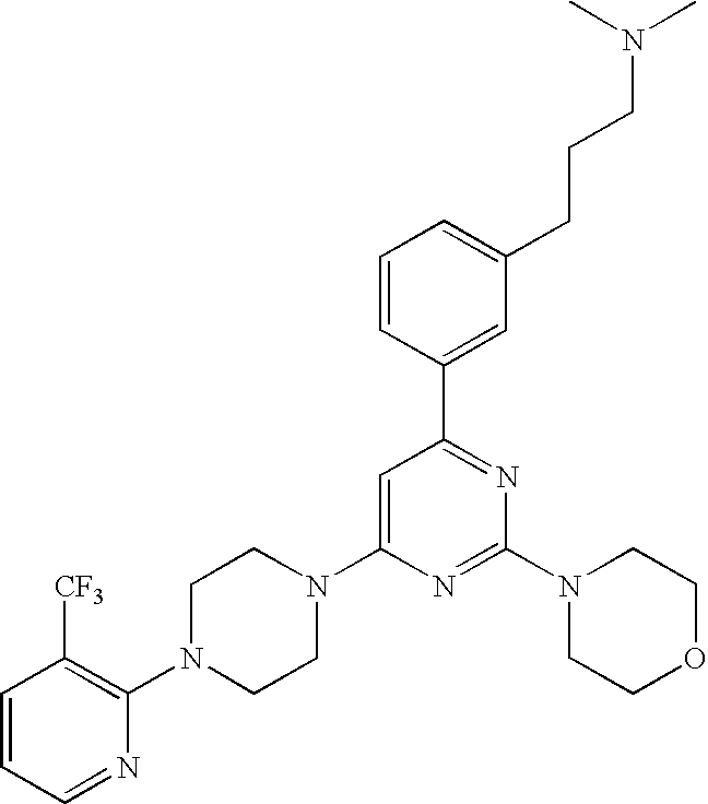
C1=CC(C2=NC(N3CCOCC3)=NC(N3CCN(C4=C([CF3])C=CC=N4)CC3)=C2)=CC(CCCN(C)C)=C1
